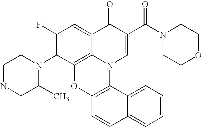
C1(N2CCNCC2C)=C(F)C=C2C3=C1OC1=C(N3C=C(C(N3CCOCC3)=O)C2=O)C2=CC=CC=C2C=C1
